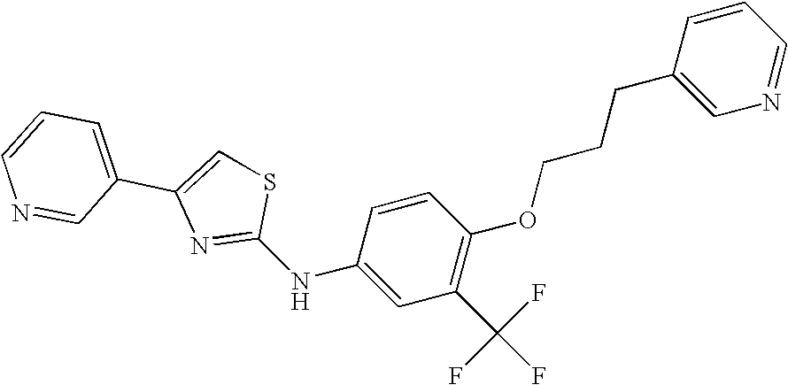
C1=CN=CC(C2=CSC(NC3=CC(C(F)(F)F)=C(OCCCC4=CN=CC=C4)C=C3)=N2)=C1
